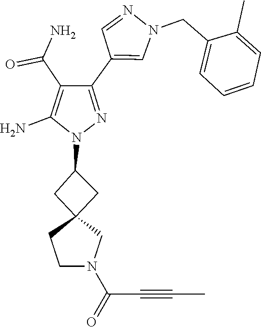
C12(CC(N3N=C(C4=CN(CC5=CC=CC=C5C)N=C4)C(C(=O)N)=C3N)C1)CCN(C(=O)C#CC)C2
